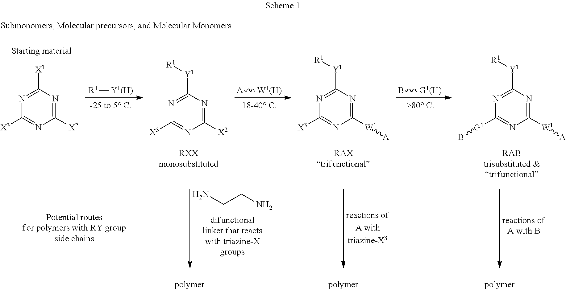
[R1][Y1(H)].[A][W1(H)].B[G1(H)].N1=C([Y1][R1])N=C([X2])N=C1[X3].N1=C([Y1][R1])N=C([W1][A])N=C1[X3].N1=C([Y1][R1])N=C([W1][A])N=C1[G1]B.N1=C([X1])N=C([X2])N=C1[X3].NCCN
